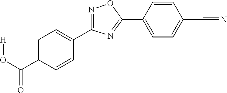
[H]OC(=O)C1=CC=C(C2=NOC(C3=CC=C(C#N)C=C3)=N2)C=C1
